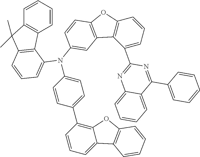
C1=CC=CC2=C1C1=C(C2(C)C)C=CC=C1N(C1=CC=C(C2=C3C(=CC=C2)C2=C(O3)C=CC=C2)C=C1)C1=CC2=C(C=C1)OC1=C2C(C2=NC3=CC=CC=C3C(C3=CC=CC=C3)=N2)=CC=C1
